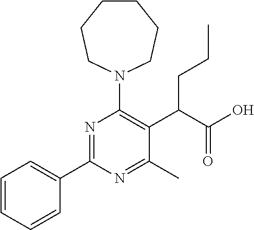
C1=CC=CC(C2=NC(N3CCCCCC3)=C(C(C(O)=O)CCC)C(C)=N2)=C1
